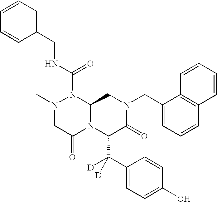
N1(C(NCC2=CC=CC=C2)=O)N(C)CC(=O)N2C1CN(CC1=CC=CC3=C1C=CC=C3)C(=O)C2C(C1=CC=C(O)C=C1)([D])[D]
